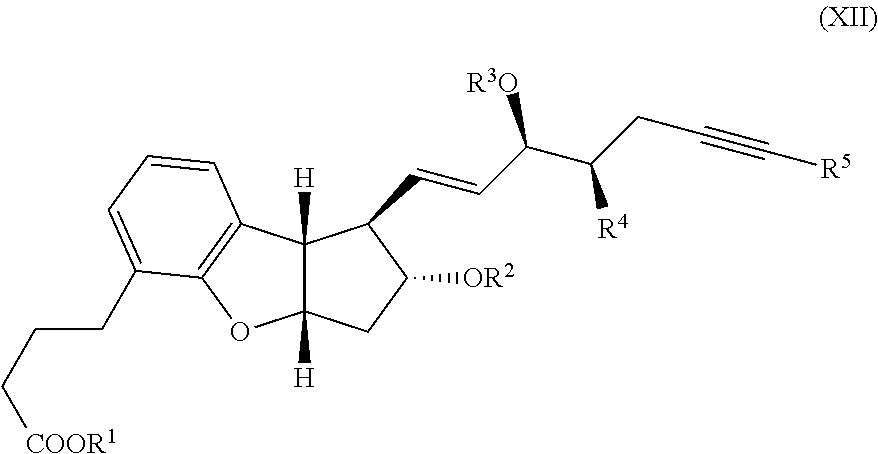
C12([H])C([H])(CC([OR2])C1C=CC(C(CC#C[R5])[R4])[R3O])OC1=C2C=CC=C1CCC[COOR1]
